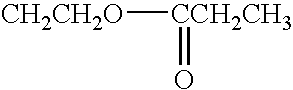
[CH2CH2O][CCH2CH3]=O
